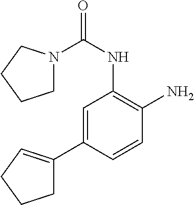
C1N(C(NC2=C(N)C=CC(C3=CCCC3)=C2)=O)CCC1
